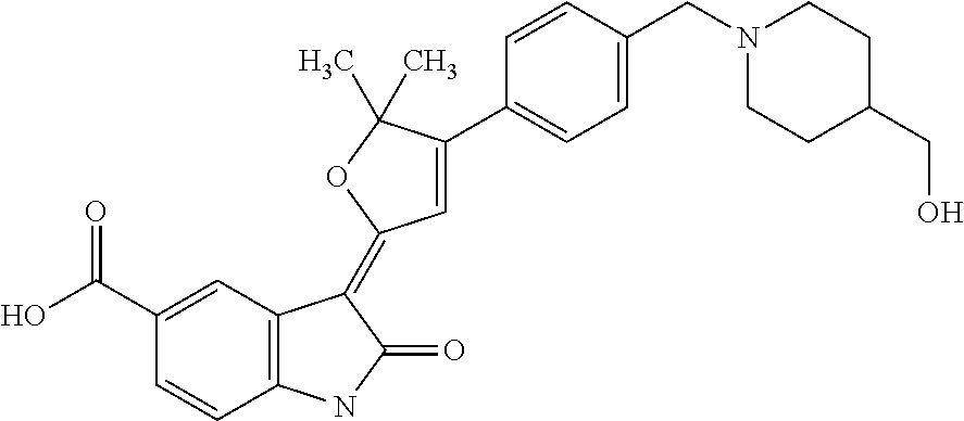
C1(C(O)=O)=CC2=C(C=C1)NC(=O)C2=C1C=C(C2=CC=C(CN3CCC(CO)CC3)C=C2)C(C)(C)O1
